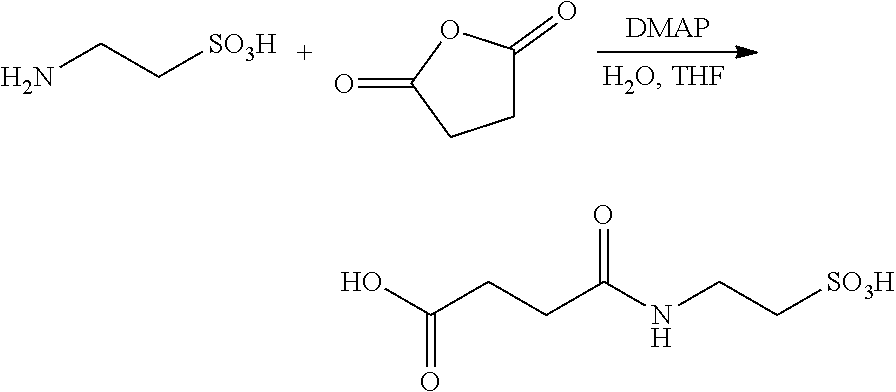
NCC[SO3H].C1C(=O)OC(=O)C1.N(CC[SO3H])C(CCC(O)=O)=O
